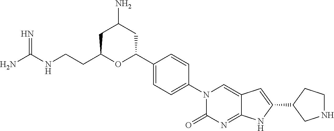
NC(NCCC1OC(C2=CC=C(N3C(=O)N=C4C(=C3)C=C(C3CNCC3)N4)C=C2)CC(N)C1)=N
